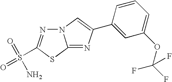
C12=NC(C3=CC(OC(F)(F)F)=CC=C3)=CN1N=C(S(N)(=O)=O)S2
